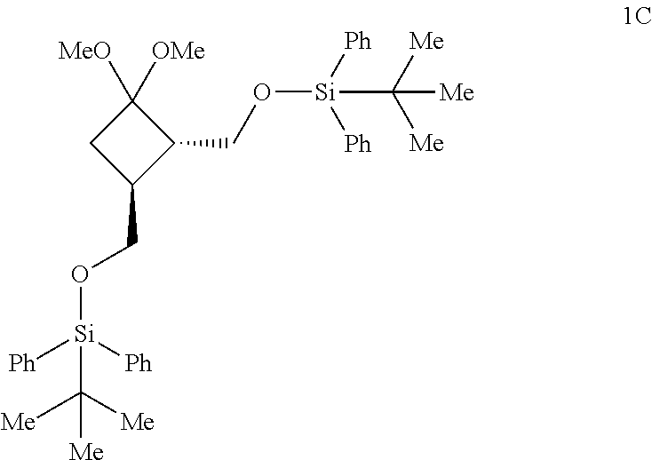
C1([OMe])([MeO])CC(CO[Si]([Ph])([Ph])C([Me])([Me])[Me])C1CO[Si]([Ph])([Ph])C([Me])([Me])[Me]
